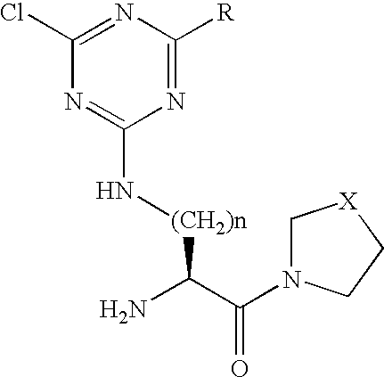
C1(Cl)=NC([R])=NC(N[(CH2)n]C(N)C(=O)N2C[X]CC2)=N1
